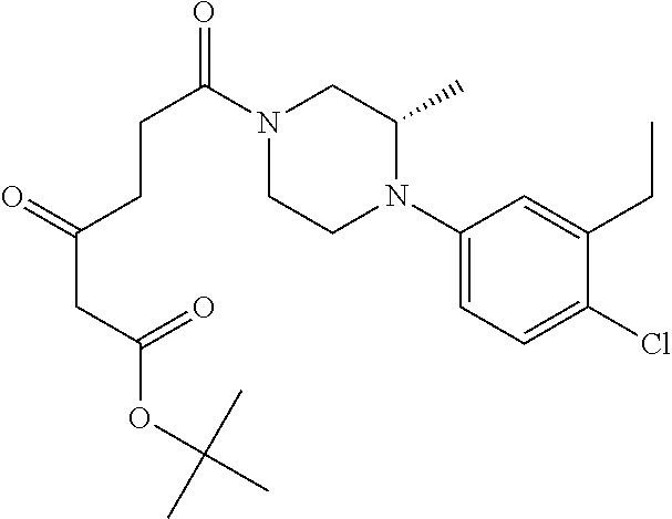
C1(N2CCN(C(CCC(CC(OC(C)(C)C)=O)=O)=O)CC2C)=CC=C(Cl)C(CC)=C1
